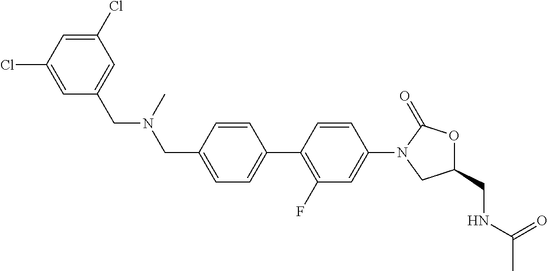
C1=C(Cl)C=C(Cl)C=C1CN(CC1=CC=C(C2=C(F)C=C(N3CC(CNC(C)=O)OC3=O)C=C2)C=C1)C
